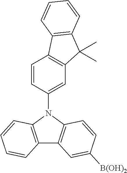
C12=C(N(C3=CC4=C(C=C3)C3=C(C4(C)C)C=CC=C3)C3=C1C=C([B(OH)2])C=C3)C=CC=C2
